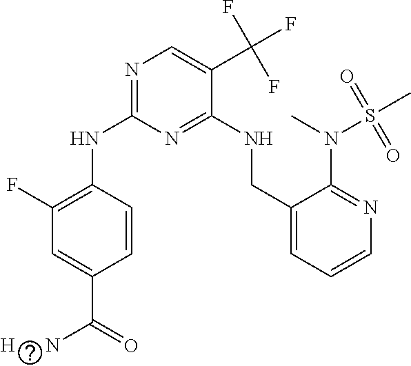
N(C1=NC=C(C(F)(F)F)C(NCC2=CC=CN=C2N(S(=O)(C)=O)C)=N1)C1=C(F)C=C(C(=O)[H      N])C=C1
